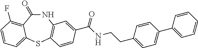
N1C(=O)C2=C(F)C=CC=C2SC2=C1C=C(C(NCCC1=CC=C(C3=CC=CC=C3)C=C1)=O)C=C2
